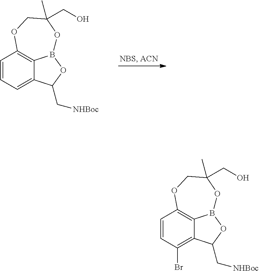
C1=CC(Br)=C2C3=C1OCC(C)(CO)OB3OC2C[NHBoc].C1=CC=C2C3=C1OCC(C)(CO)OB3OC2C[NHBoc]
